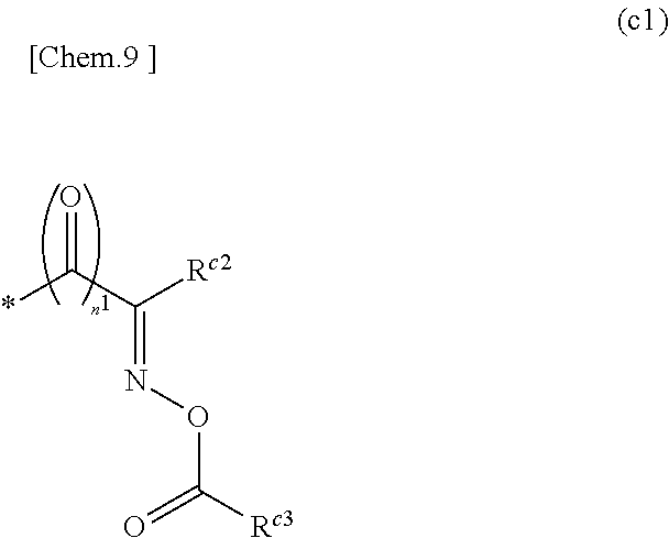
*C(C([Rc2])=NOC([Rc3])=O)=O
